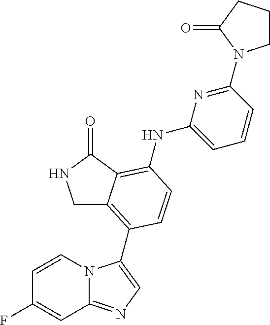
C1=CN2C(=NC=C2C2=C3CNC(=O)C3=C(NC3=CC=CC(N4CCCC4=O)=N3)C=C2)C=C1F
